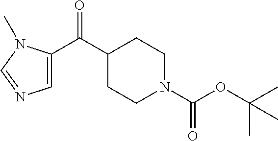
C(C1CCN(C(OC(C)(C)C)=O)CC1)(=O)C1=CN=CN1C
